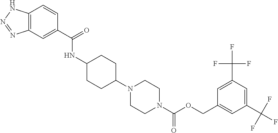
C12=C(NN=N1)C=CC(C(=O)NC1CCC(N3CCN(C(OCC4=CC(C(F)(F)F)=CC(C(F)(F)F)=C4)=O)CC3)CC1)=C2
